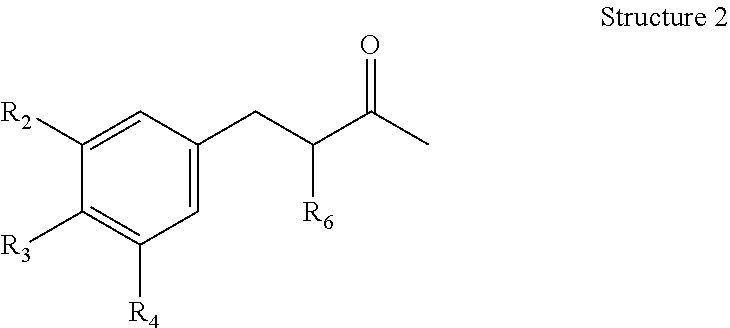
C1=C(CC(C(C)=O)[R6])C=C([R2])C([R3])=C1[R4]
